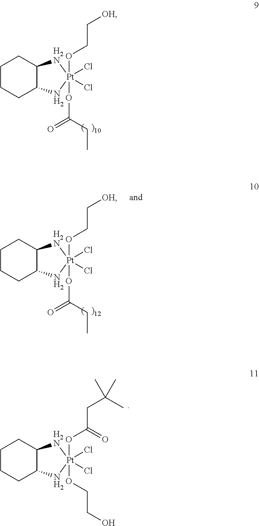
C1CCC2C(C1)[H2N][Pt](OCC[OH])(OC(=O)CC)(Cl)(Cl)N2.C1CCC2C(C1)[H2N][Pt](OCC[OH])(OC(=O)CC)(Cl)(Cl)N2.C1CCC2C(C1)[H2N][Pt](OC(CC(C)(C)C)=O)(OCCO)(Cl)(Cl)N2
